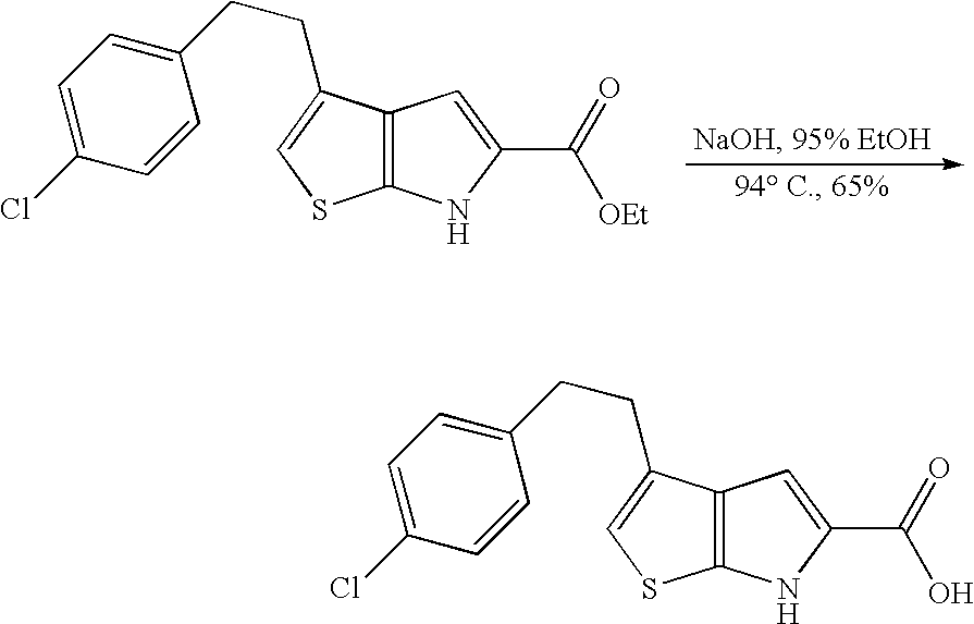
C12=C(C(CCC3=CC=C(Cl)C=C3)=CS1)C=C(C(=O)[OEt])N2.C12=C(C(CCC3=CC=C(Cl)C=C3)=CS1)C=C(C(=O)O)N2
